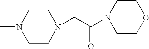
C1CN(CC(N2CCOCC2)=O)CCN1C
